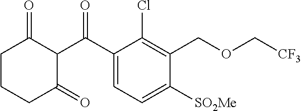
C1(C(C2C(=O)CCCC2=O)=O)=CC=C([SO2Me])C(COC[CF3])=C1Cl
